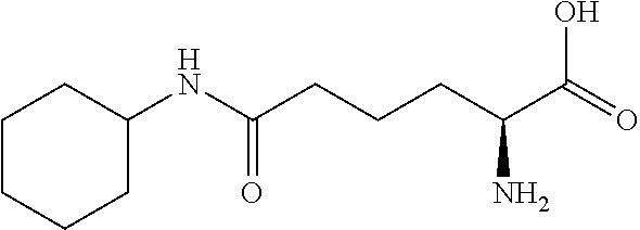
C1CCCCC1NC(=O)CCCC(C(O)=O)N
